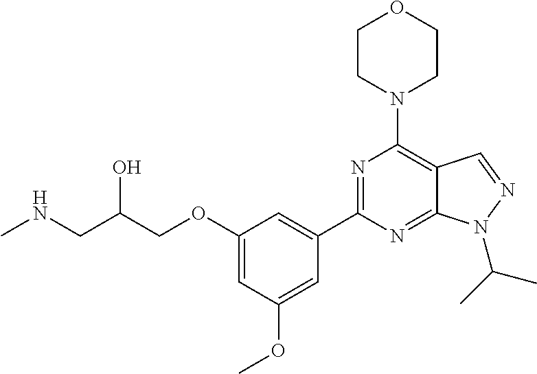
N1=C(C2=CC(OCC(CNC)O)=CC(OC)=C2)N=C2C(=C1N1CCOCC1)C=NN2C(C)C
